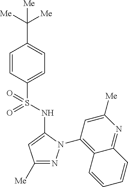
C1(C([Me])([Me])[Me])=CC=C(S(=O)(=O)NC2=CC([Me])=NN2C2=C3C(=NC([Me])=C2)C=CC=C3)C=C1
